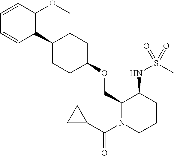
C1=CC(OC)=C(C2CCC(OCC3N(C(C4CC4)=O)CCCC3NS(C)(=O)=O)CC2)C=C1
